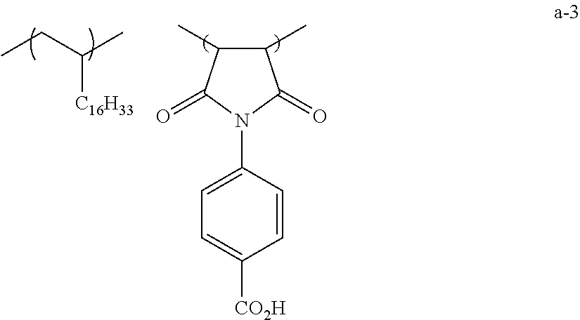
CCC(C)[C16H33].C1(C)C(C)C(=O)N(C2=CC=C([CO2H])C=C2)C1=O
